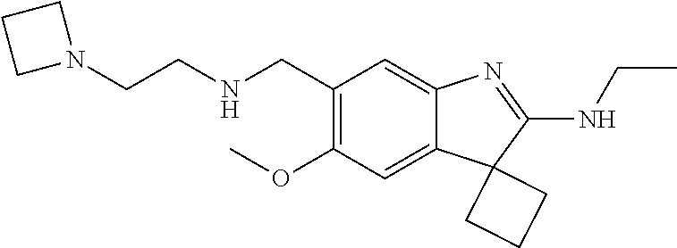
C1(OC)=C(CNCCN2CCC2)C=C2C(=C1)C1(C(NCC)=N2)CCC1
